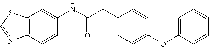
C12=C(C=C(NC(CC3=CC=C(OC4=CC=CC=C4)C=C3)=O)C=C1)SC=N2
